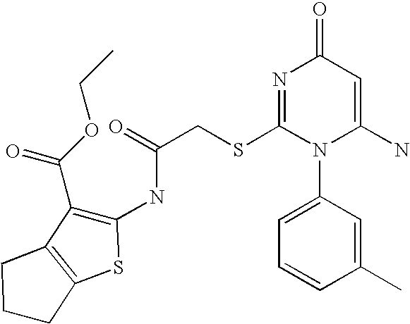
C1CC2=C(C1)C(C(OCC)=O)=C(NC(CSC1=NC(=O)C=C(N)N1C1=CC=CC(C)=C1)=O)S2
